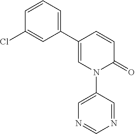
C1(C2=CC=CC(Cl)=C2)=CN(C2=CN=CN=C2)C(=O)C=C1
